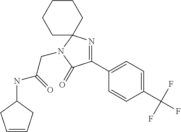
C1(C(F)(F)F)=CC=C(C2=NC3(N(CC(=O)NC4CC=CC4)C2=O)CCCCC3)C=C1
